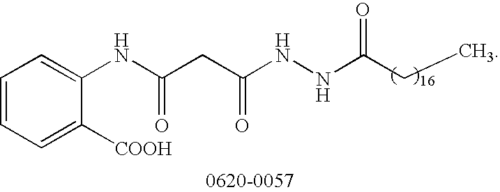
C1=CC=C([COOH])C(NC(CC(=O)NNC(CC)=O)=O)=C1
